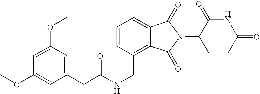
N(CC1=C2C(=CC=C1)C(=O)N(C1CCC(=O)NC1=O)C2=O)C(=O)CC1=CC(OC)=CC(OC)=C1
